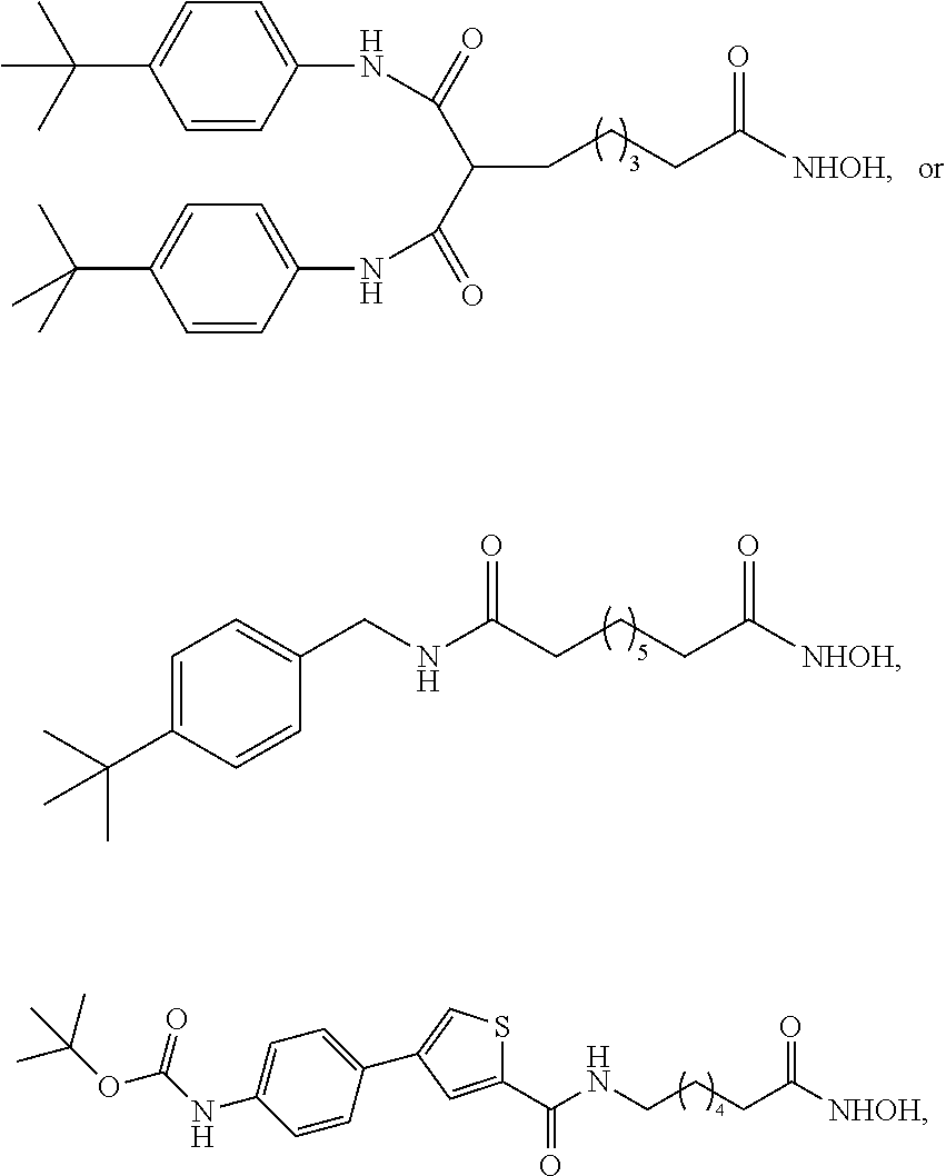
C(CCC([NHOH])=O)NC(=O)C1=CC(C2=CC=C(NC(=O)OC(C)(C)C)C=C2)=CS1.C1=CC(NC(=O)C(C(=O)NC2=CC=C(C(C)(C)C)C=C2)CCCC([NHOH])=O)=CC=C1C(C)(C)C.C(CCC([NHOH])=O)C(NCC1=CC=C(C(C)(C)C)C=C1)=O
